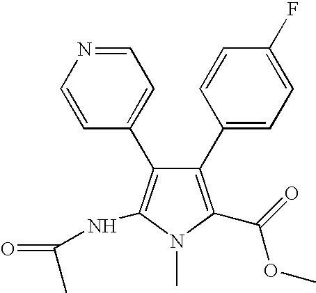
C1(C2=CC=C(F)C=C2)=C(C(=O)OC)N(C)C(NC(=O)C)=C1C1=CC=NC=C1
